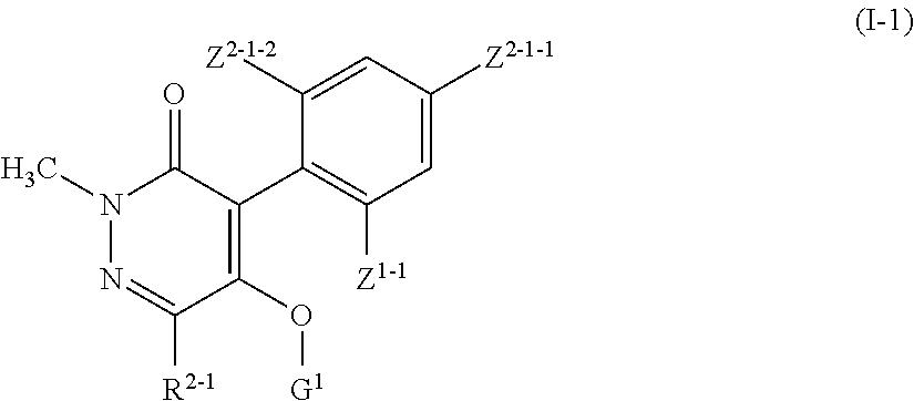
N1(C)N=C([R2-1])C(O[G1])=C(C2=C([Z1-1])C=C([Z2-1-1])C=C2[Z2-1-2])C1=O
